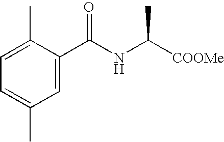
C1=C(C)C(C(NC([COOMe])C)=O)=CC(C)=C1
